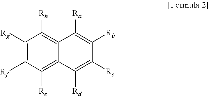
C1([Rg])=C([Rf])C([Re])=C2C(=C1[Rh])C([Ra])=C([Rb])C([Rc])=C2[Rd]
